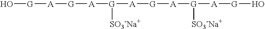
O[G][A][G][A][G]([SO3-Na+])[A][G][A][G]([SO3-Na+])[A][G]O
